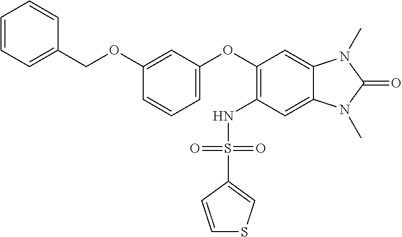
C1=CC=C(COC2=CC(OC3=C(NS(C4=CSC=C4)(=O)=O)C=C4C(=C3)N(C)C(=O)N4C)=CC=C2)C=C1
